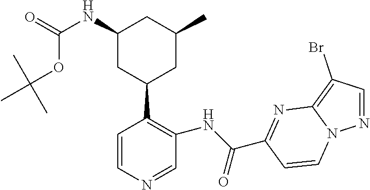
C1(NC(=O)OC(C)(C)C)CC(C2=C(NC(=O)C3=NC4=C(Br)C=NN4C=C3)C=NC=C2)CC(C)C1
